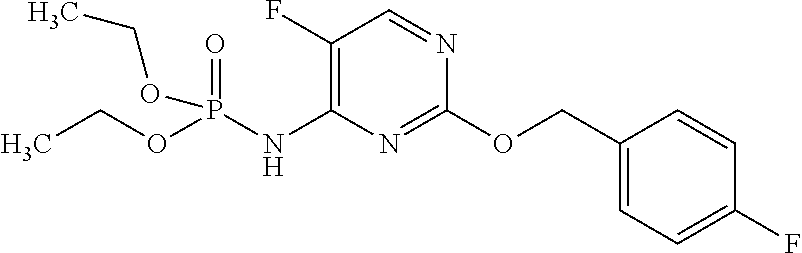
C1(F)=C(NP(OCC)(=O)OCC)N=C(OCC2=CC=C(F)C=C2)N=C1
